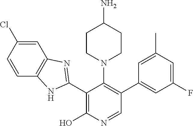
C1(C2=NC3=C(N2)C=CC(Cl)=C3)=C(O)N=CC(C2=CC(F)=CC(C)=C2)=C1N1CCC(N)CC1
